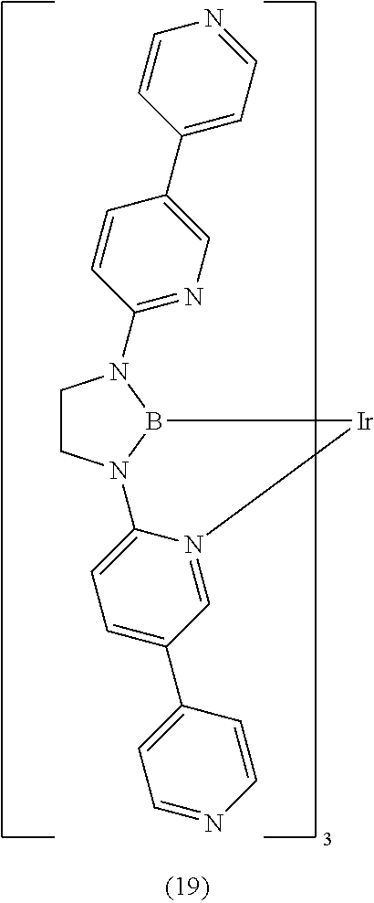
C1CN2B(N1C1=NC=C(C3=CC=NC=C3)C=C1)[Ir]N1=CC(C3=CC=NC=C3)=CC=C21
